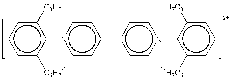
c1cc([C3H7-1])c(-n2ccc(-c3ccn(-c4c([1-H7C3])cccc4[1-H7C3])cc3)cc2)c([C3H7-1])c1
